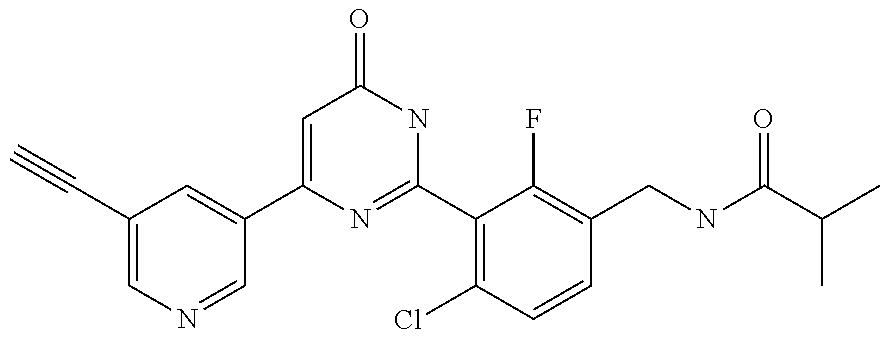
C1(C2=CC(C#C)=CN=C2)=CC(=O)NC(C2=C(Cl)C=CC(CNC(C(C)C)=O)=C2F)=N1
